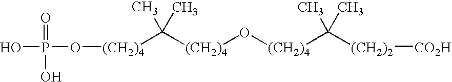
O(P(=O)(O)O)[(CH2)4]C([(CH2)4]O[(CH2)4]C(C)(C)[(CH2)2][CO2H])(C)C
